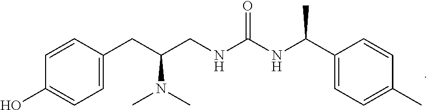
C1=CC(CC(CNC(NC(C2=CC=C(C)C=C2)C)=O)N(C)C)=CC=C1O
